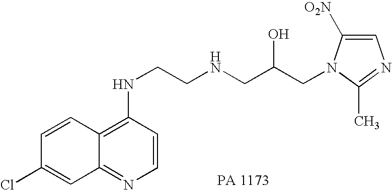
C12=C(NCCNCC(CN3C([O2N])=CN=C3C)O)C=CN=C1C=C(Cl)C=C2
